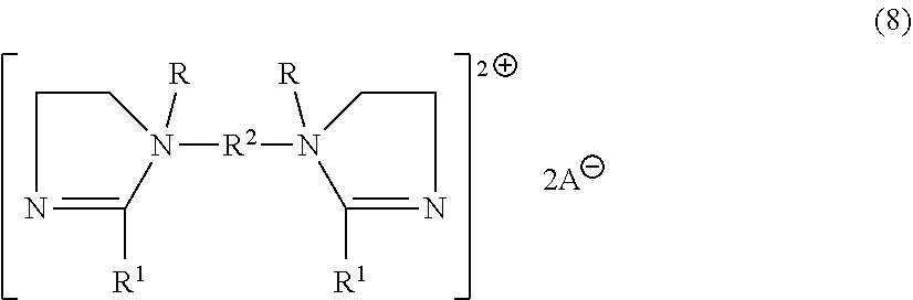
[R2](N1([R])CCN=C1[R1])N1([R])CCN=C1[R1]
